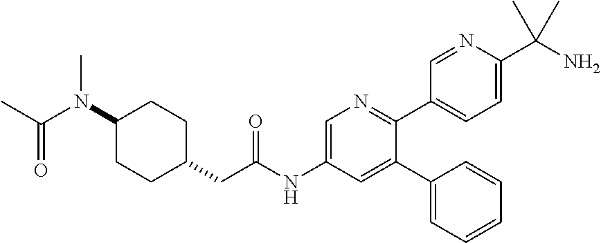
N(C1CCC(CC(NC2=CN=C(C3=CC=C(C(N)(C)C)N=C3)C(C3=CC=CC=C3)=C2)=O)CC1)(C(C)=O)C
